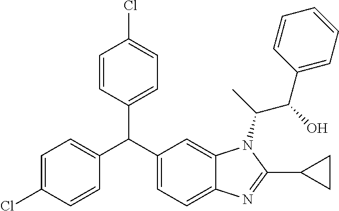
C1=C(Cl)C=CC(C(C2=CC=C3C(=C2)N(C(C(C2=CC=CC=C2)O)C)C(C2CC2)=N3)C2=CC=C(Cl)C=C2)=C1
